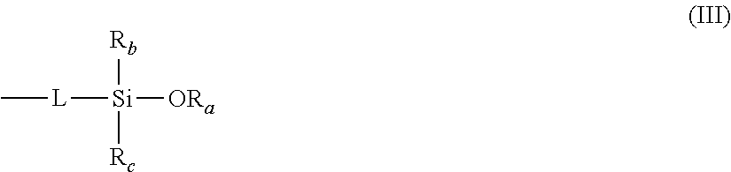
C[L][Si]([Rb])([Rc])[ORa]
